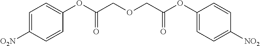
C1=C([O2N])C=CC(OC(COCC(OC2=CC=C([NO2])C=C2)=O)=O)=C1
